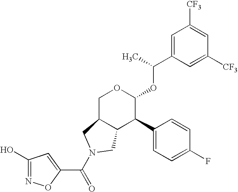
C1=C(C(C)OC2OCC3C(C2C2=CC=C(F)C=C2)CN(C(=O)C2=CC(O)=NO2)C3)C=C([CF3])C=C1[CF3]
